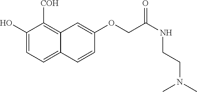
C1(O)=CC=C2C(=C1[COH])C=C(OCC(NCCN(C)C)=O)C=C2
